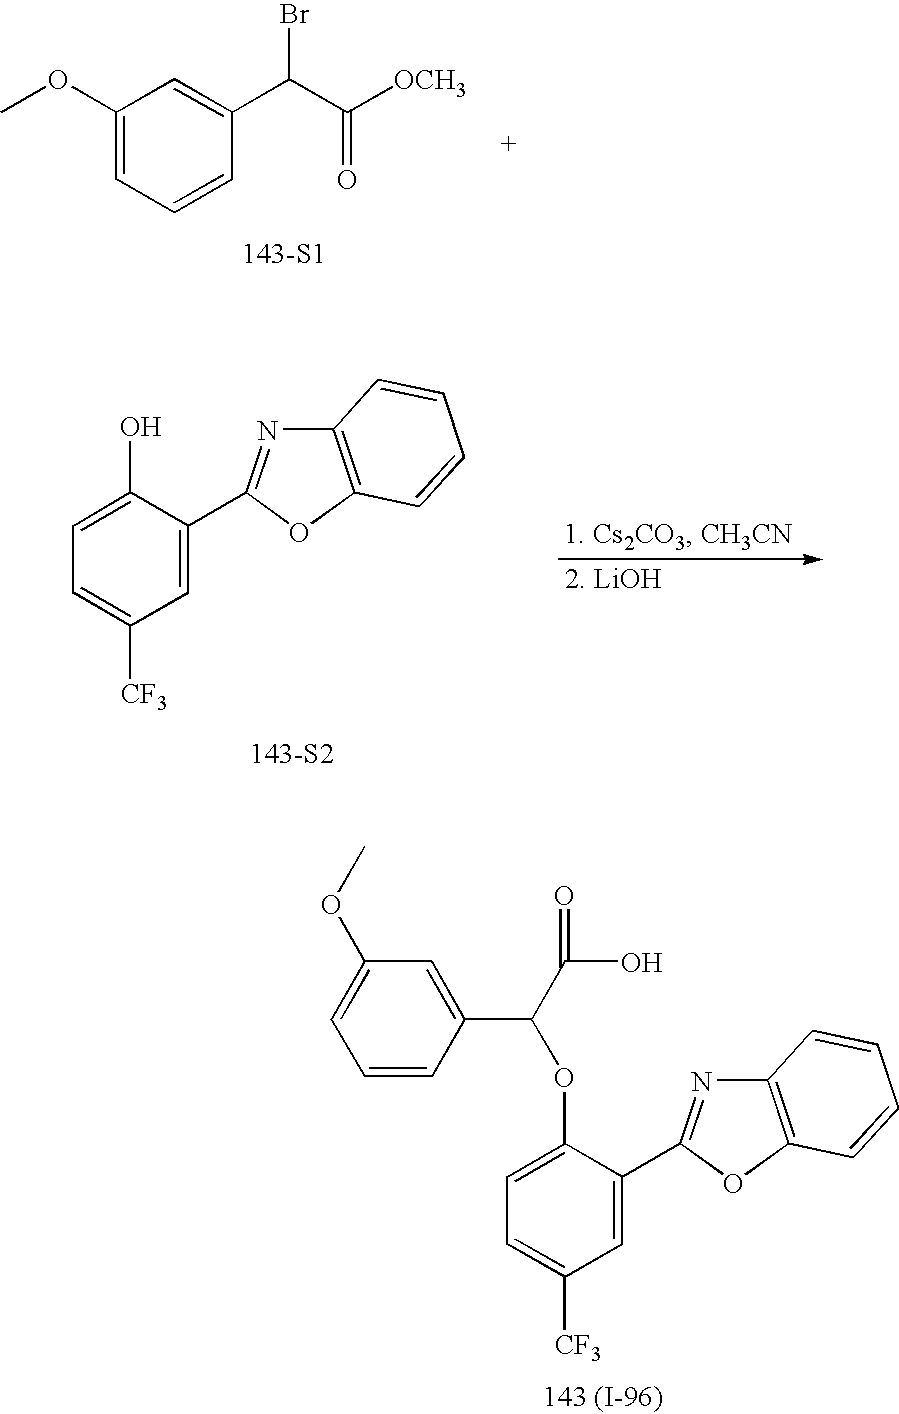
C1(OC)=CC=CC(C(C([OCH3])=O)Br)=C1.[143-S1].C1=C(C2=NC3=C(O2)C=CC=C3)C(OC(C(O)=O)C2=CC(OC)=CC=C2)=CC=C1[CF3].[143 (I-96)].C1=C(C2=NC3=C(O2)C=CC=C3)C(O)=CC=C1[CF3].[143-S2]
